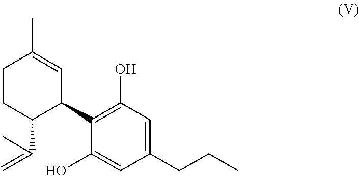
C1(C2C(C(=C)C)CCC(C)=C2)=C(O)C=C(CCC)C=C1O
